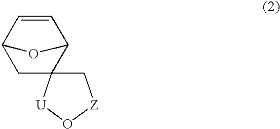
C1=CC2OC1CC21C[Z]O[U]1
